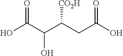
OC(C(C(CC(O)=O)[CO2H])O)=O
